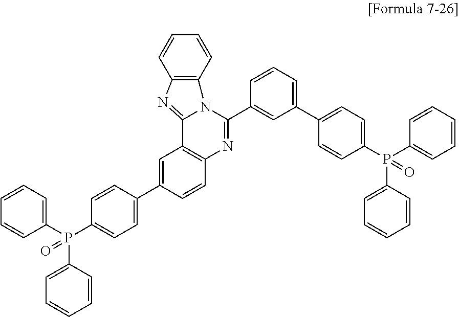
C12=C(C=CC=C1)N=C1C3=C(C=CC(C4=CC=C(P(C5=CC=CC=C5)(C5=CC=CC=C5)=O)C=C4)=C3)N=C(C3=CC(C4=CC=C(P(C5=CC=CC=C5)(C5=CC=CC=C5)=O)C=C4)=CC=C3)N21
